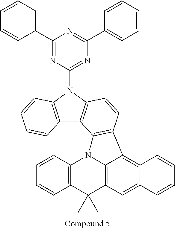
C12=C(N(C3=NC(C4=CC=CC=C4)=NC(C4=CC=CC=C4)=N3)C3=C1C1=C(C=C3)C3=C4C(=CC5=C3N1C1=C(C5(C)C)C=CC=C1)C=CC=C4)C=CC=C2
